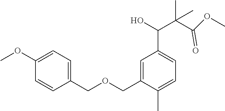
C1(OC)=CC=C(COCC2=CC(C(O)C(C(OC)=O)(C)C)=CC=C2C)C=C1
